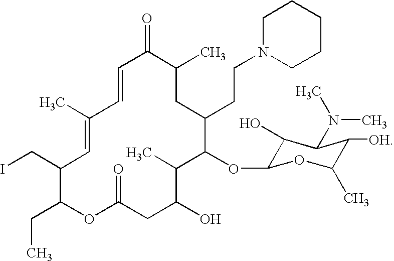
ICC1C(CC)OC(=O)CC(O)C(C)C(OC2C(O)C(N(C)C)C([OH])C(C)O2)C(CCN2CCCCC2)CC(C)C(=O)C=CC(C)=C1
